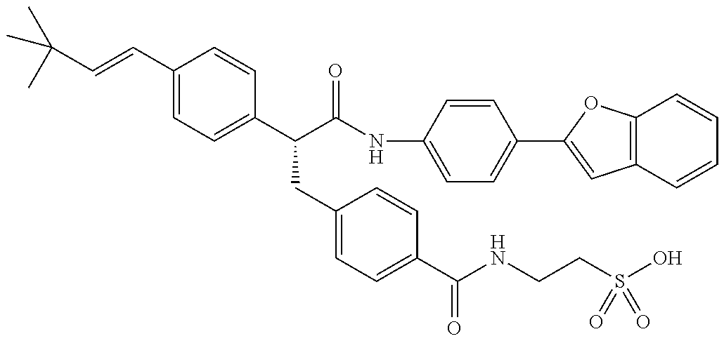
C(C)(C)(C)C=CC1=CC=C(C(C(NC2=CC=C(C3=CC4=C(O3)C=CC=C4)C=C2)=O)CC2=CC=C(C(NCCS(O)(=O)=O)=O)C=C2)C=C1
